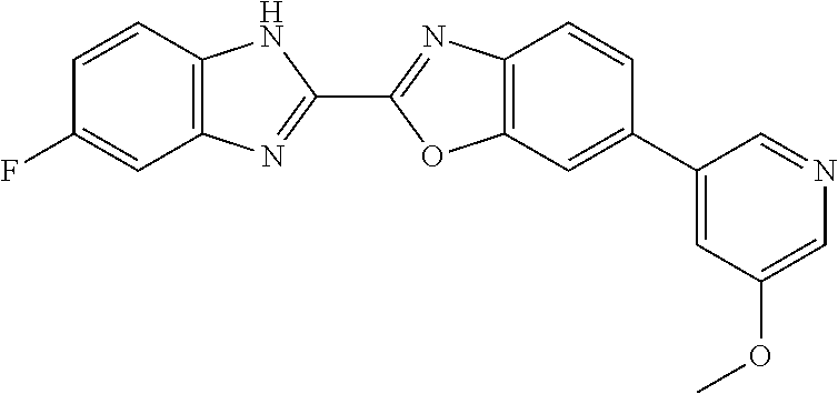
C12=C(C=CC(F)=C1)NC(C1=NC3=C(O1)C=C(C1=CC(OC)=CN=C1)C=C3)=N2
